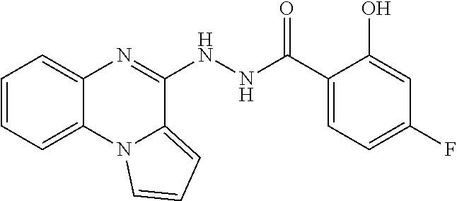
C1=CC=C2C(=C1)N=C(NNC(C1=CC=C(F)C=C1O)=O)C1=CC=CN21
